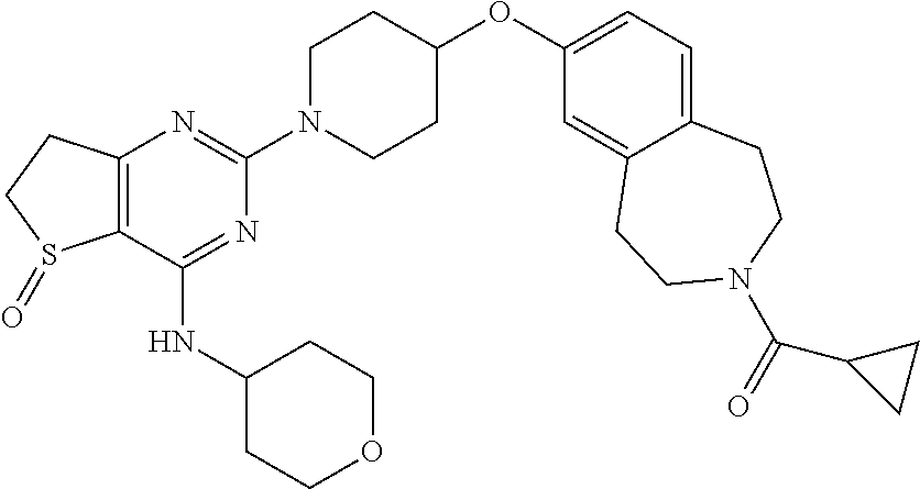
C12=C(C(NC3CCOCC3)=NC(N3CCC(OC4=CC=C5C(=C4)CCN(C(=O)C4CC4)CC5)CC3)=N1)S(=O)CC2
